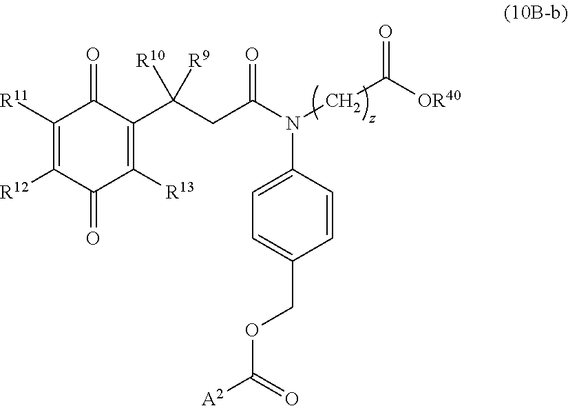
C1([R11])=C([R12])C(=O)C([R13])=C(C(CC(N(CC([OR40])=O)C2=CC=C(COC([A2])=O)C=C2)=O)([R10])[R9])C1=O
